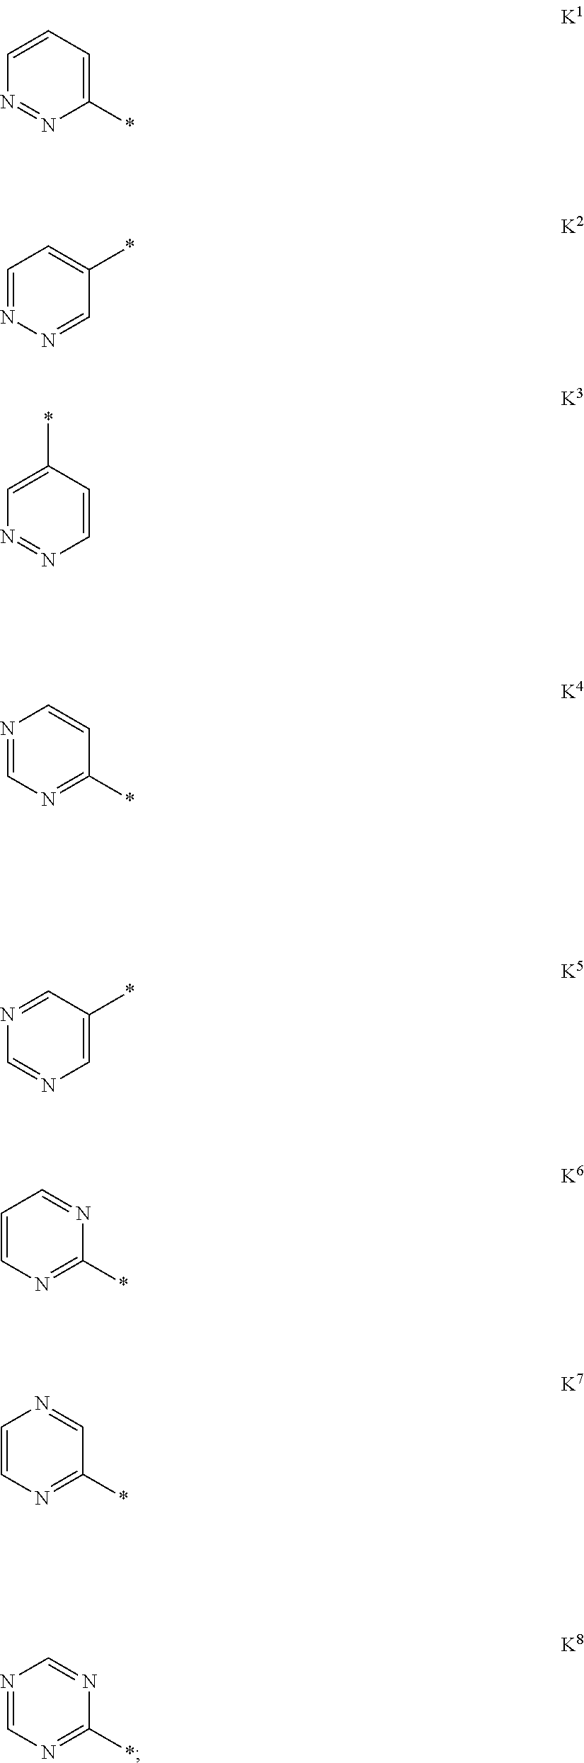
C1(*)=CC=CN=N1.C1=NN=CC=C1*.C1=CC(*)=CN=N1.C1(*)=NC=NC=C1.C1=C(*)C=NC=N1.C1(*)=NC=CC=N1.C1(*)=NC=CN=C1.C1(*)=NC=NC=N1
